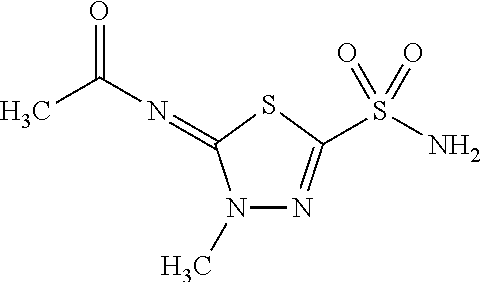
N1(C)N=C(S(N)(=O)=O)SC1=NC(C)=O
